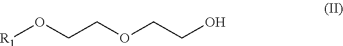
[R1]OCCOCCO
